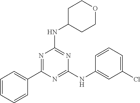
C1(C2=NC(NC3CCOCC3)=NC(NC3=CC(Cl)=CC=C3)=N2)=CC=CC=C1
